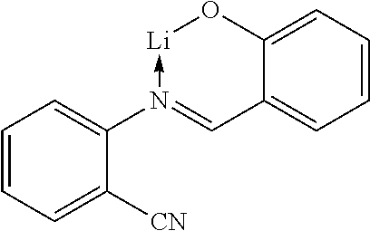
C1=CC=C([CN])C(N2->[Li]OC3=CC=CC=C3C=2)=C1
